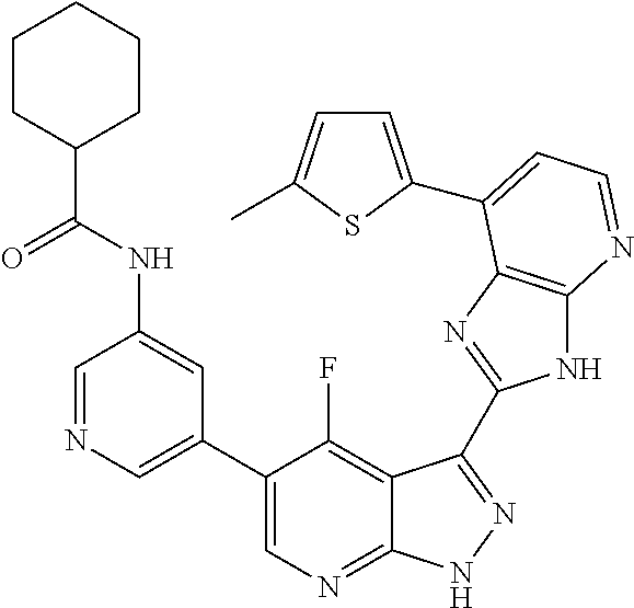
C1=NC=C(C2=CN=C3C(=C2F)C(C2=NC4=C(N2)N=CC=C4C2=CC=C(C)S2)=NN3)C=C1NC(C1CCCCC1)=O
